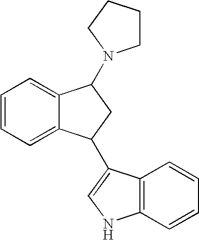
C1=CC=C2C(=C1)C(N1CCCC1)CC2C1=CNC2=C1C=CC=C2
